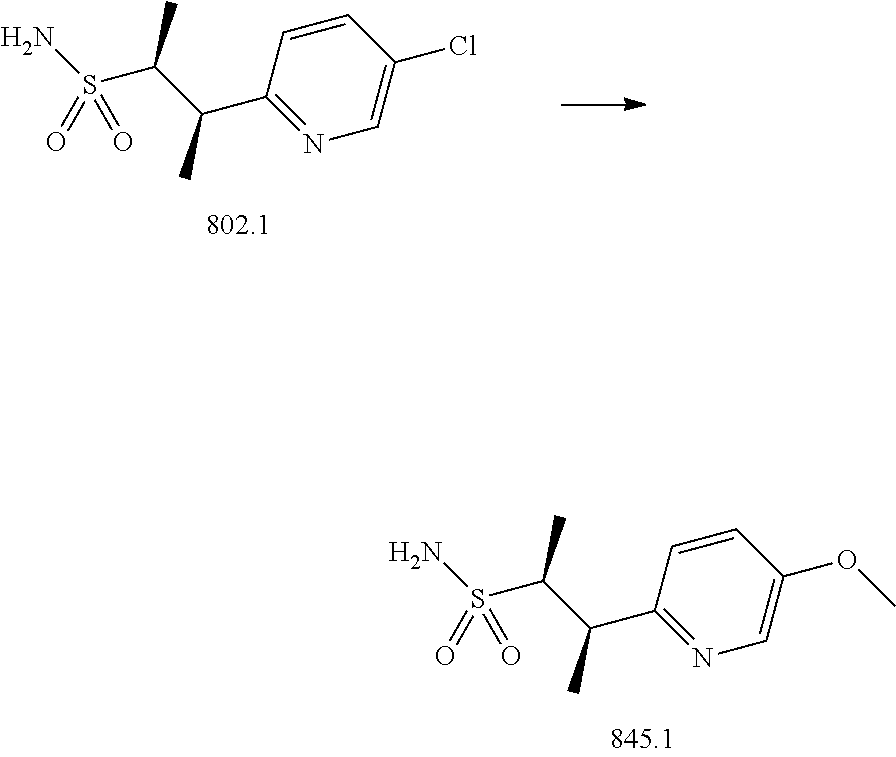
C1=CC(C(C(S(N)(=O)=O)C)C)=NC=C1Cl.C1=CC(C(C(S(N)(=O)=O)C)C)=NC=C1OC
